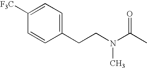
C1=CC(CCN(C(=O)C)C)=CC=C1[F3C]
